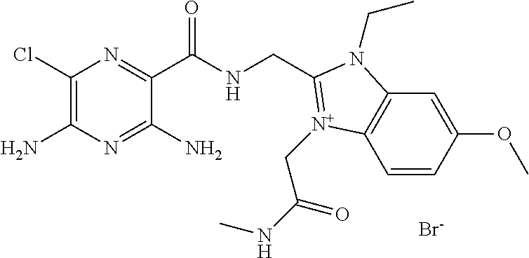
[Br-].C1(Cl)=C(N)N=C(N)C(C(NCC2=[N+](CC(=O)NC)C3=C(C=C(OC)C=C3)N2CC)=O)=N1
